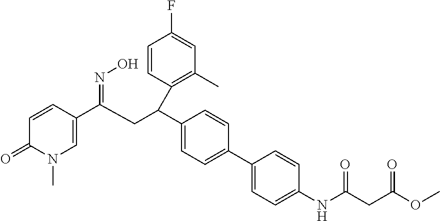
C1=C(C(CC(C2=CC=C(C3=CC=C(NC(=O)CC(OC)=O)C=C3)C=C2)C2=C(C)C=C(F)C=C2)=NO)C=CC(=O)N1C
